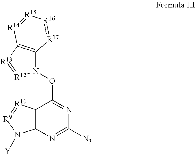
[Y]N1C2=C(C(ON3C4=C([R13]=[R12]3)[R14]=[R15][R16]=[R17]4)=NC([N3])=N2)[R10]=[R9]1
